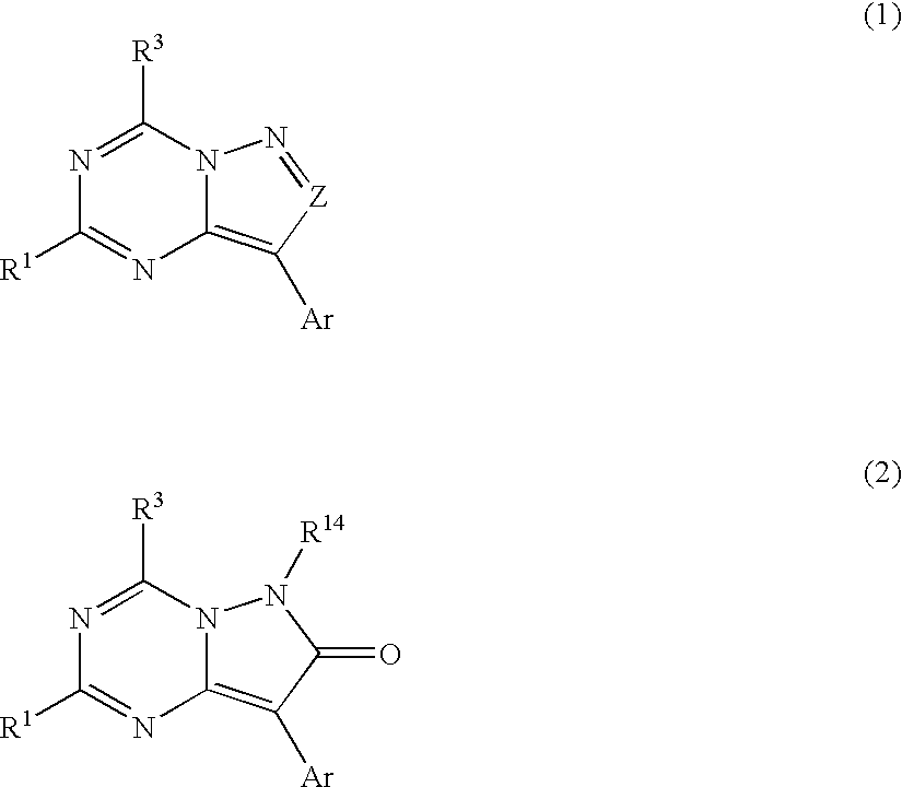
N1=C([R3])N2C(=C([Ar])[Z]=N2)N=C1[R1].N1=C([R3])N2C(=C([Ar])C(=O)N2[R14])N=C1[R1]
